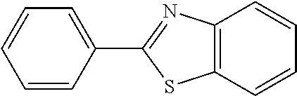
C12=C(C=CC=C1)SC(C1=CC=CC=C1)=N2
